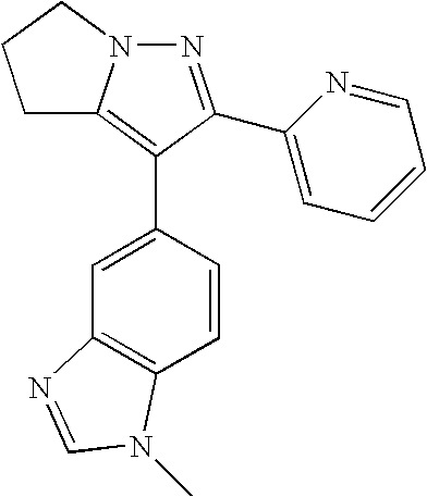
N1=C(C2=CC=CC=N2)C(C2=CC3=C(C=C2)N(C)C=N3)=C2N1CCC2
